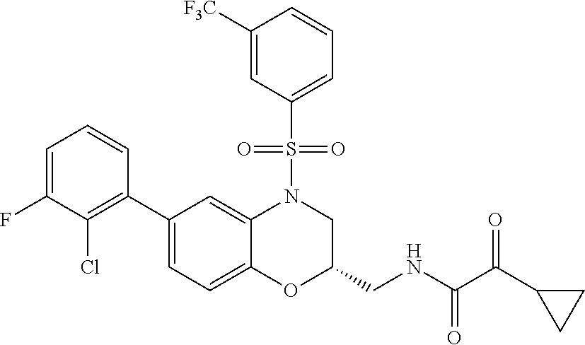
C1=C(F)C(Cl)=C(C2=CC=C3C(=C2)N(S(C2=CC=CC([F3C])=C2)(=O)=O)CC(CNC(=O)C(=O)C2CC2)O3)C=C1
